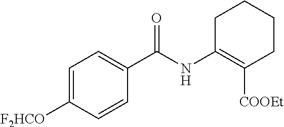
C1=C([F2HCO])C=CC(C(NC2=C([COOEt])CCCC2)=O)=C1
